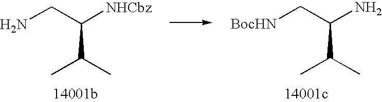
NCC([NHCbz])C(C)C.[BocHN]CC(N)C(C)C
